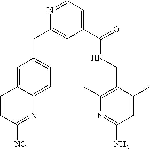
N1=CC=C(C(NCC2=C(C)N=C(N)C=C2C)=O)C=C1CC1=CC=C2C(=C1)C=CC([NC])=N2
